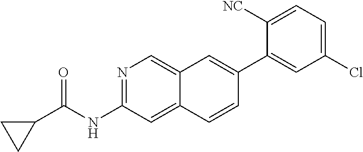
N1=C(NC(C2CC2)=O)C=C2C(=C1)C=C(C1=CC(Cl)=CC=C1[NC])C=C2
